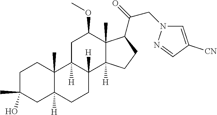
C1C(C)(O)CC2([H])C(C)(C1)C1([H])C([H])(CC2)C2([H])C(C)(C(C(CN3C=C([CN])C=N3)=O)CC2)C(OC)C1
